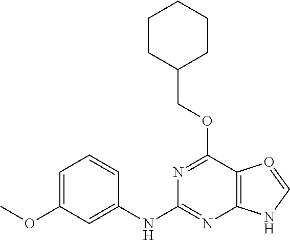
C1CC(COC2=NC(NC3=CC(OC)=CC=C3)=NC3=C2O=CN3)CCC1
